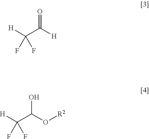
[H]C(C([H])=O)(F)F.[H]C(C(O[R2])O)(F)F
